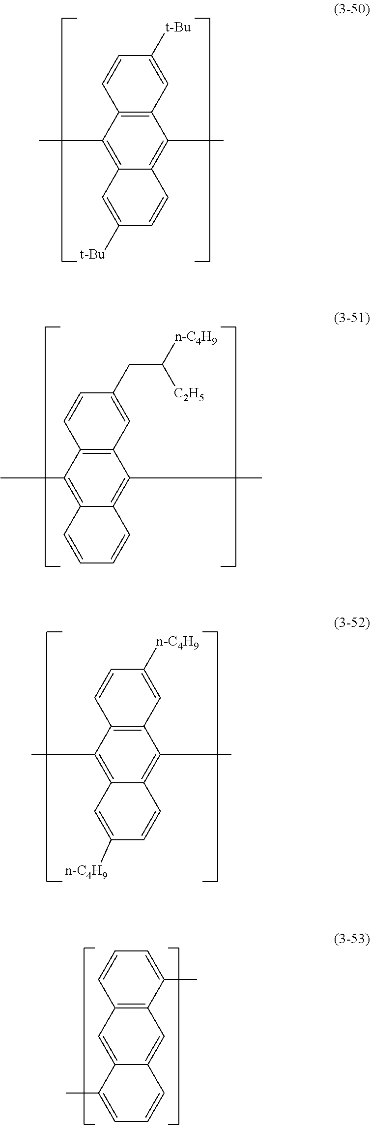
C1([t-Bu])=CC2=C(C=C1)C(C)=C1C(=C2C)C=CC([t-Bu])=C1.C1(CC([n-C4H9])[C2H5])=CC2=C(C=C1)C(C)=C1C(=C2C)C=CC=C1.C1([n-C4H9])=CC2=C(C=C1)C(C)=C1C(=C2C)C=CC([n-C4H9])=C1.C1=C(C)C2=C(C=C1)C=C1C(=C2)C=CC=C1C
